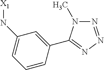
N1=NN=C(C2=CC(N[X1])=CC=C2)N1C
